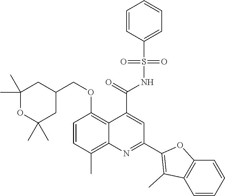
C1=CC(C)=C2C(=C1OCC1CC(C)(C)OC(C)(C)C1)C(C(=O)NS(C1=CC=CC=C1)(=O)=O)=CC(C1=C(C)C3=C(O1)C=CC=C3)=N2
